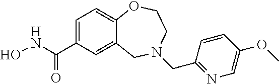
C12=CC(C(NO)=O)=CC=C1OCCN(CC1=NC=C(OC)C=C1)C2
